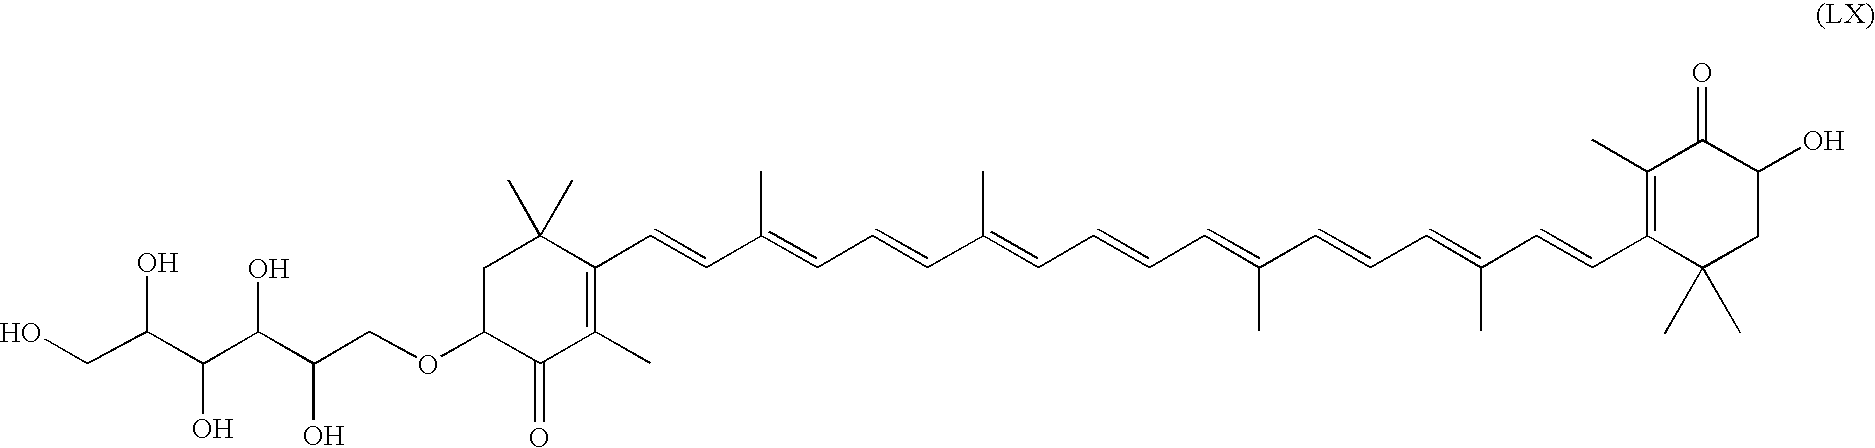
C1C(OCC(O)C(C(C(CO)O)O)O)C(=O)C(C)=C(C=CC(=CC=CC(C)=CC=CC=C(C=CC=C(C=CC2=C(C)C(=O)C(O)CC2(C)C)C)C)C)C1(C)C
